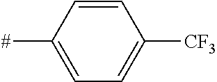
C1([#])=CC=C([CF3])C=C1
